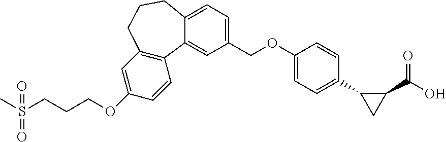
C1(OCCCS(C)(=O)=O)=CC2=C(C=C1)C1=CC(COC3=CC=C(C4CC4C(O)=O)C=C3)=CC=C1CCC2
